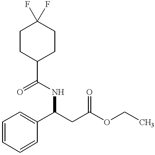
C1CC(C(=O)NC(CC(OCC)=O)C2=CC=CC=C2)CCC1(F)F
